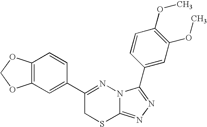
C12=C(C=C(C3=NN4C(=NN=C4C4=CC(OC)=C(OC)C=C4)SC3)C=C1)OCO2
